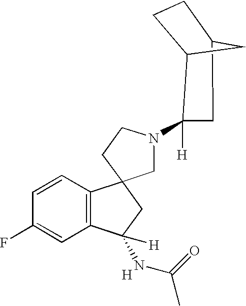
C1=CC(F)=CC2=C1C1(CC2(NC(C)=O)[H])CN(C2([H])CC3CCC2C3)CC1.[H]
